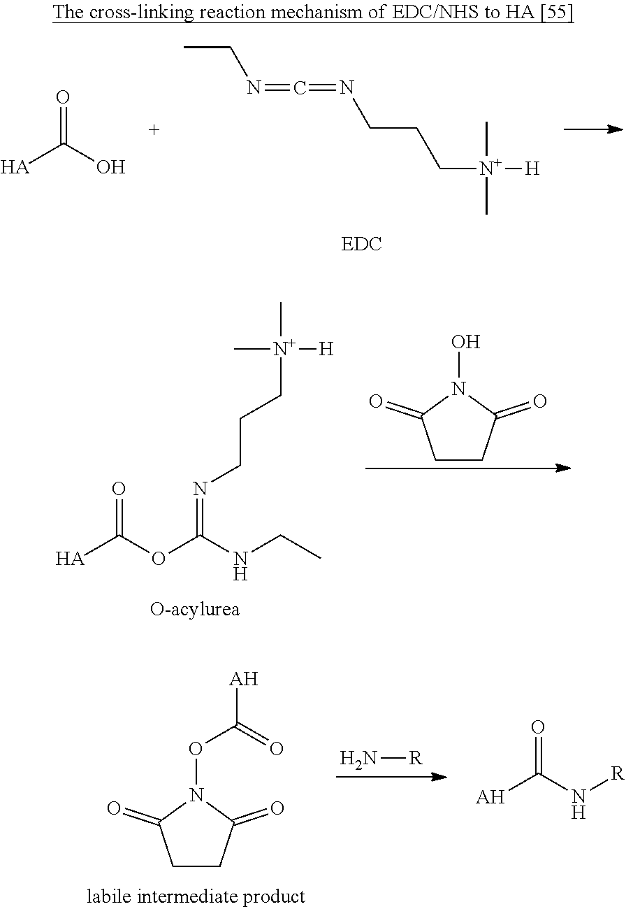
CCN=C=NCCC[N+]([H])(C)C.[HA]C(O)=O.C1CC(=O)N(OC(=O)[AH])C1=O.N[R].[AH]C(=O)N[R].[HA]C(OC(NCC)=NCCC[N+](C)([H])C)=O.C1CC(=O)N(O)C1=O
